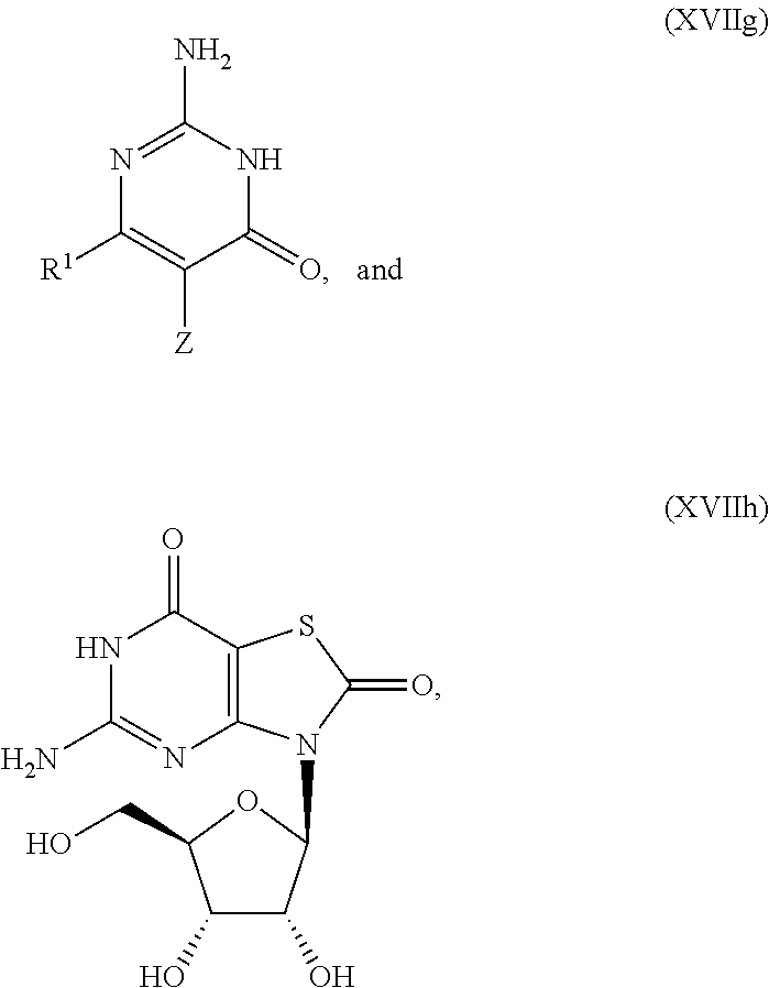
N1=C(N)NC(=O)C([Z])=C1[R1].N1C(N)=NC2=C(C1=O)SC(=O)N2C1C(O)C(O)C(CO)O1
